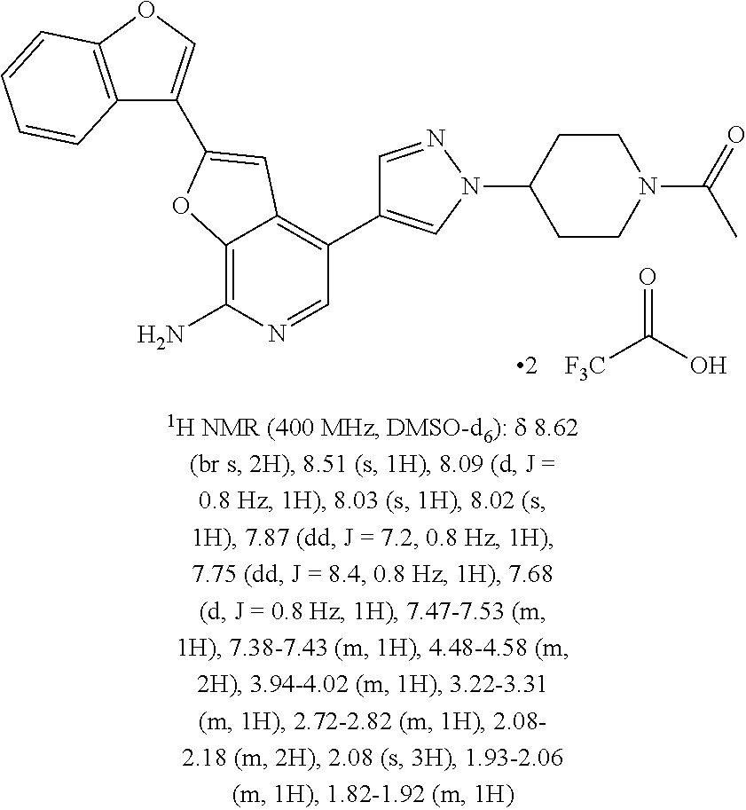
C12=C(OC=C1C1=CC3=C(C4=CN(C5CCN(C(C)=O)CC5)N=C4)C=NC(N)=C3O1)C=CC=C2.[F3C]C(O)=O
